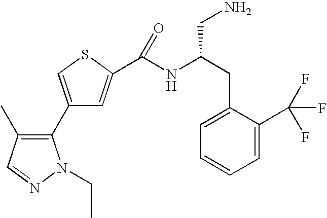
C1(C2=C(C)C=NN2CC)=CSC(C(NC(CN)CC2=CC=CC=C2C(F)(F)F)=O)=C1
